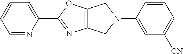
C12=C(N=C(C3=CC=CC=N3)O1)CN(C1=CC([CN])=CC=C1)C2
